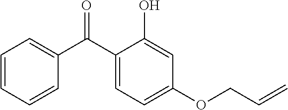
C1=CC=CC(C(C2=CC=C(OCC=C)C=C2O)=O)=C1
